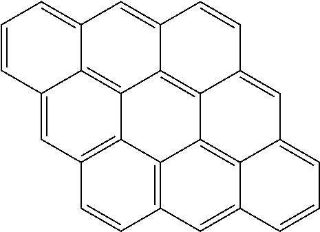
C12=CC=CC3=CC4=C5C(=C13)C1=C3C6=C7C(=CC=CC7=CC(=C56)C=C4)C=C3C=CC1=C2
